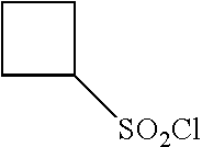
C1CC([SO2Cl])C1
